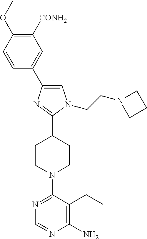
C1([CONH2])=C(OC)C=CC(C2=CN(CCN3CCC3)C(C3CCN(C4=NC=NC(N)=C4CC)CC3)=N2)=C1
